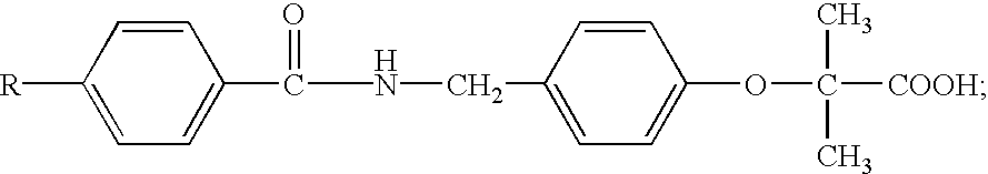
C1=C(C(NCC2=CC=C(OC(C)(C)[COOH])C=C2)=O)C=CC([R])=C1
